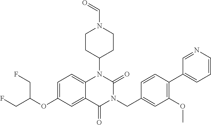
C1=C(OC(CF)CF)C=C2C(=C1)N(C1CCN(C=O)CC1)C(=O)N(CC1=CC(OC)=C(C3=CC=CN=C3)C=C1)C2=O
